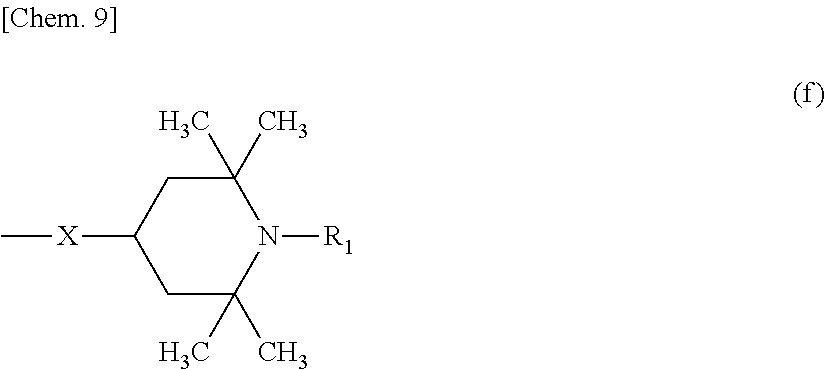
C[X]C1CC(C)(C)N([R1])C(C)(C)C1
